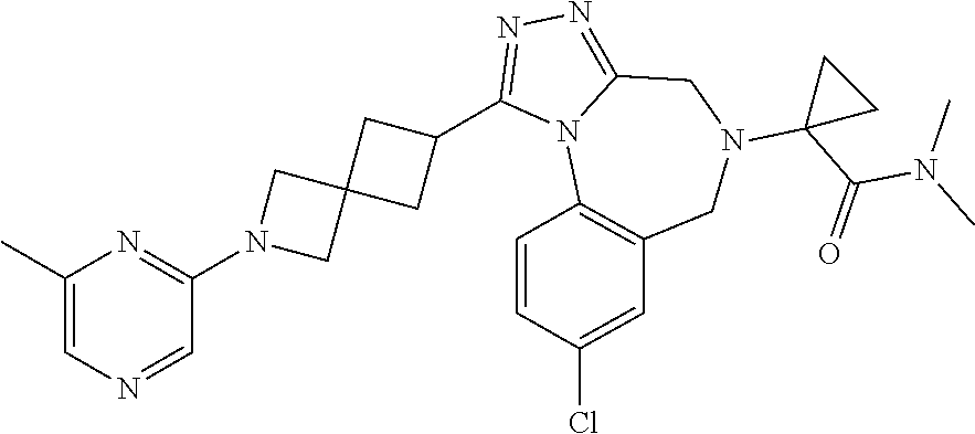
C1(C)=CN=CC(N2CC3(C2)CC(C2=NN=C4N2C2=C(CN(C5(C(N(C)C)=O)CC5)C4)C=C(Cl)C=C2)C3)=N1
